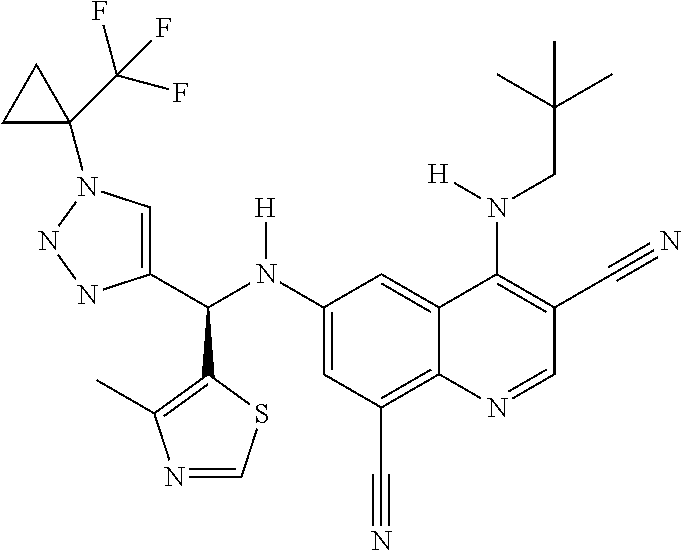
C1(N(C(C2=CN(C3(C(F)(F)F)CC3)NN2)C2=C(C)N=CS2)[H])=CC(C#N)=C2C(=C1)C(N(CC(C)(C)C)[H])=C(C#N)C=N2
